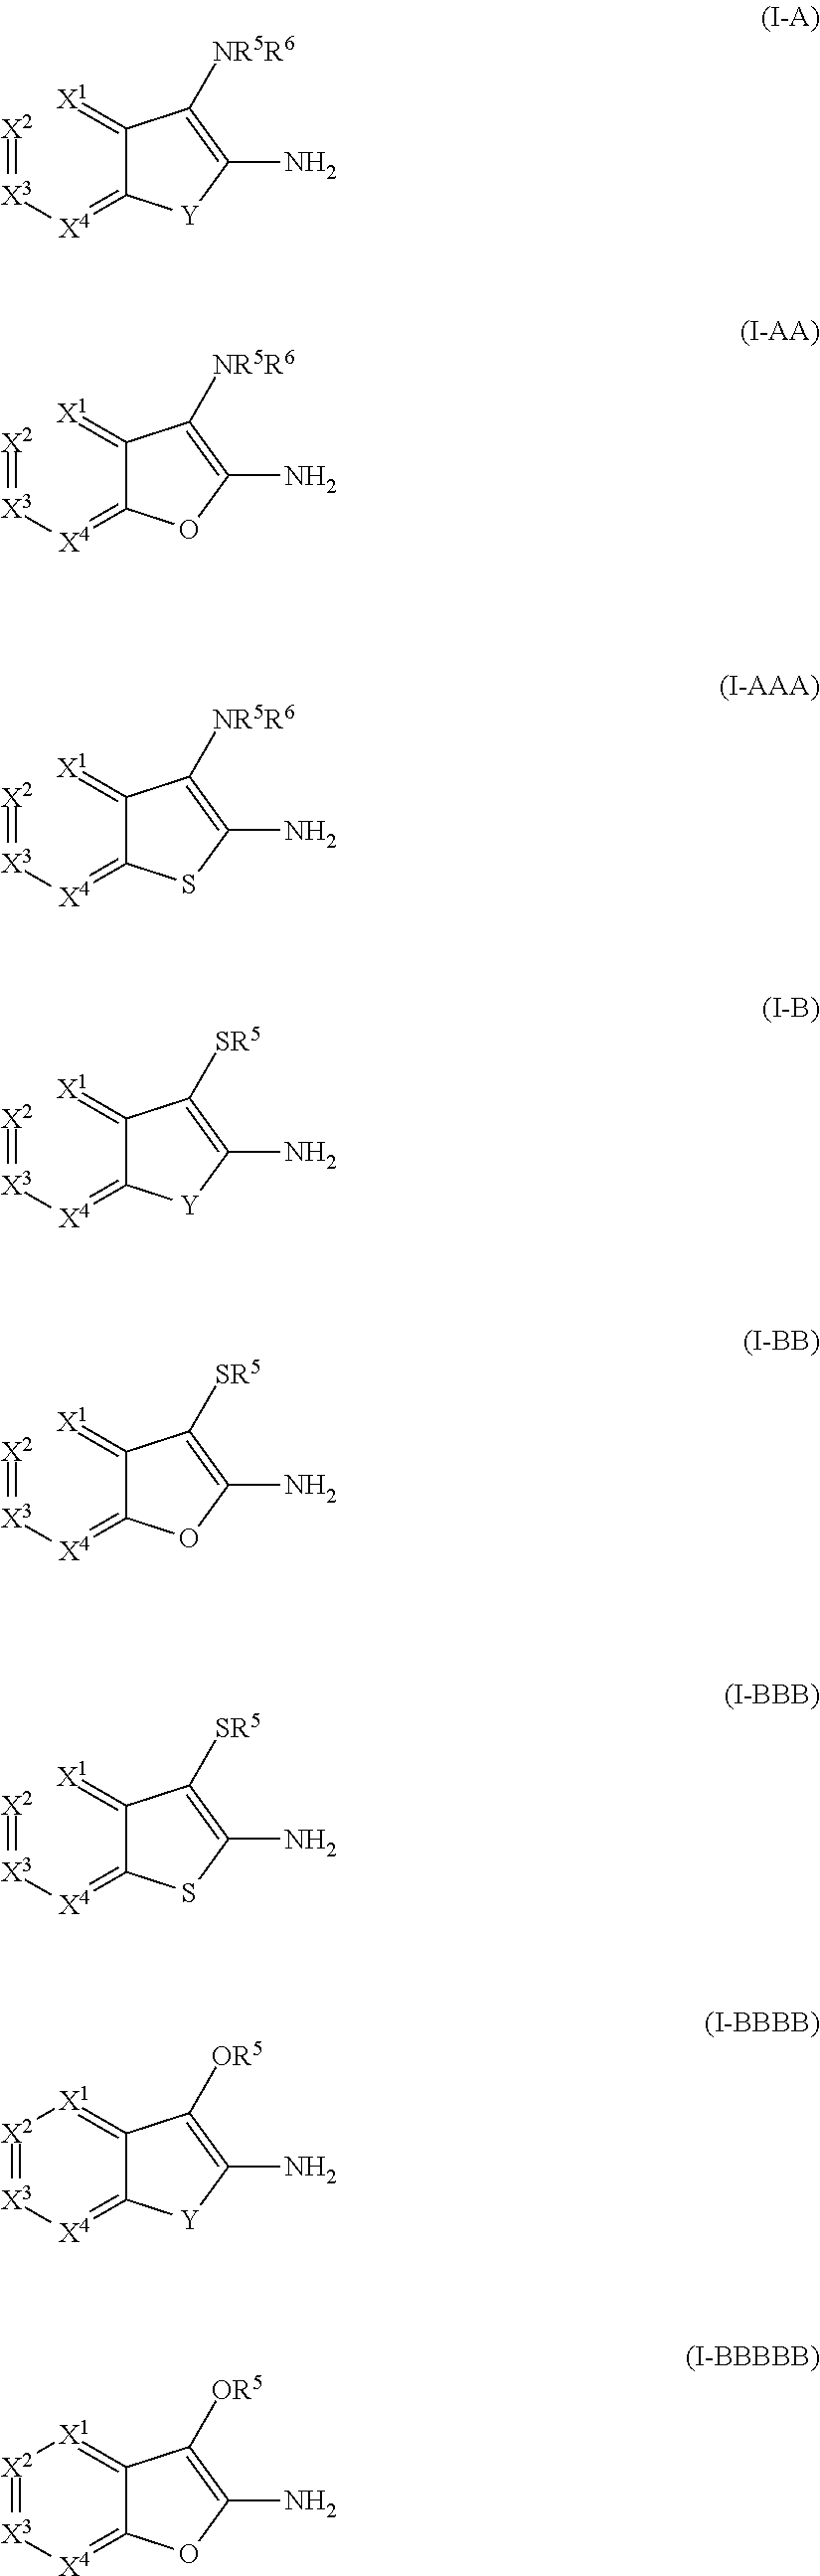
[X2]=[X3][X4]=C1C(=[X1])C([NR5R6])=C(N)[Y]1.[X2]=[X3][X4]=C1C(=[X1])C([NR5R6])=C(N)O1.[X2]=[X3][X4]=C1C(=[X1])C([NR5R6])=C(N)S1.[X2]=[X3][X4]=C1C(=[X1])C([SR5])=C(N)[Y]1.[X2]=[X3][X4]=C1C(=[X1])C([SR5])=C(N)O1.[X2]=[X3][X4]=C1C(=[X1])C([SR5])=C(N)S1.[X2]1=[X3][X4]=C2C(=[X1]1)C([OR5])=C(N)[Y]2.[X2]1=[X3][X4]=C2C(=[X1]1)C([OR5])=C(N)O2
